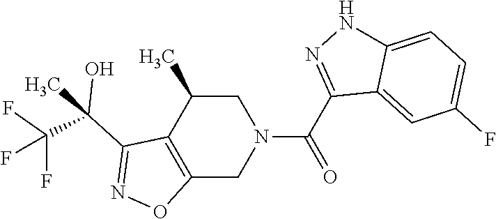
C12=C(C(C)CN(C(C3=NNC4=CC=C(F)C=C34)=O)C1)C(C(O)(C(F)(F)F)C)=NO2
